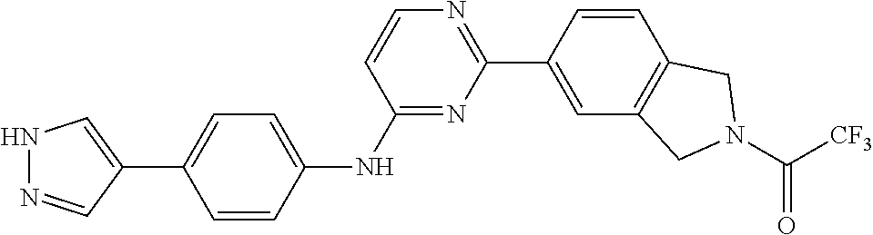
N1N=CC(C2=CC=C(NC3=NC(C4=CC5=C(C=C4)CN(C([CF3])=O)C5)=NC=C3)C=C2)=C1
